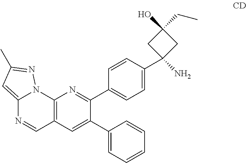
C12=CC(C)=NN1C1=C(C=N2)C=C(C2=CC=CC=C2)C(C2=CC=C(C3(N)CC(CC)(O)C3)C=C2)=N1
